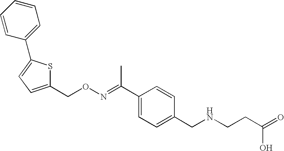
C1(CON=C(C2=CC=C(CNCCC(=O)O)C=C2)C)=CC=C(C2=CC=CC=C2)S1
